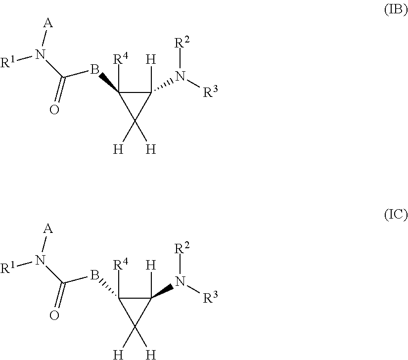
C1(N([R3])[R2])([H])C(BC(N([R1])[A])=O)([R4])C1([H])[H].C1(N([R3])[R2])([H])C(BC(N([R1])[A])=O)([R4])C1([H])[H]
